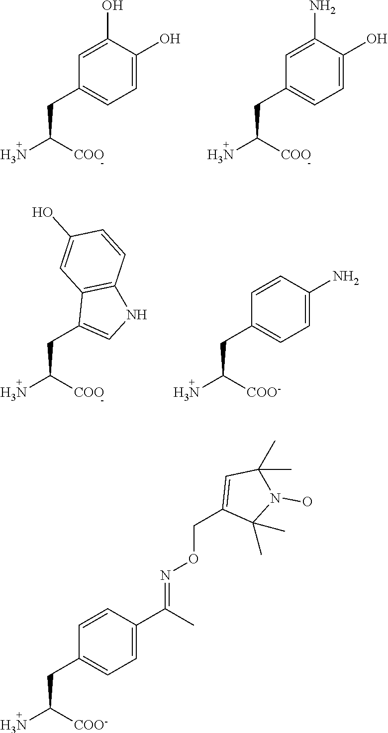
C(CC1=CC=C(O)C(O)=C1)(N)[COO].C(CC1=CC=C(O)C(N)=C1)(N)[COO].C(CC1=CNC2=C1C=C(O)C=C2)(N)[COO].C(CC1=CC=C(N)C=C1)(N)[COO-].C(CC1=CC=C(C(C)=NOCC2=CC(C)(C)N(O)C2(C)C)C=C1)(N)[COO-]
